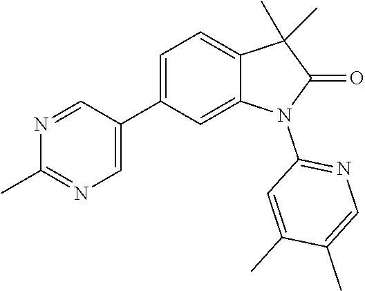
C1(C2=CN=C(C)N=C2)=CC=C2C(=C1)N(C1=NC=C(C)C(C)=C1)C(=O)C2(C)C
